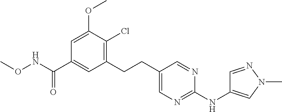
C1(CCC2=CN=C(NC3=CN(C)N=C3)N=C2)=C(Cl)C(OC)=CC(C(NOC)=O)=C1
